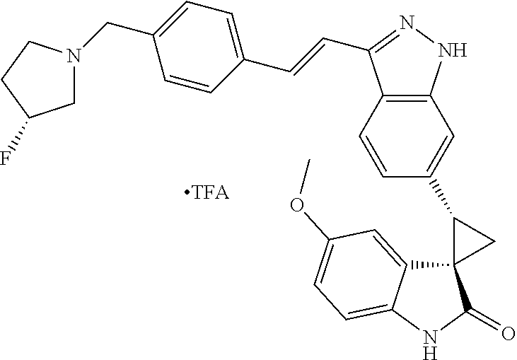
C12=C(NN=C1C=CC1=CC=C(CN3CC(F)CC3)C=C1)C=C(C1C3(C4=CC(OC)=CC=C4NC3=O)C1)C=C2
